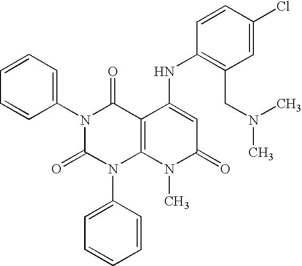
N1(C2=CC=CC=C2)C(=O)N(C2=CC=CC=C2)C2=C(C1=O)C(NC1=C(CN(C)C)C=C(Cl)C=C1)=CC(=O)N2C
